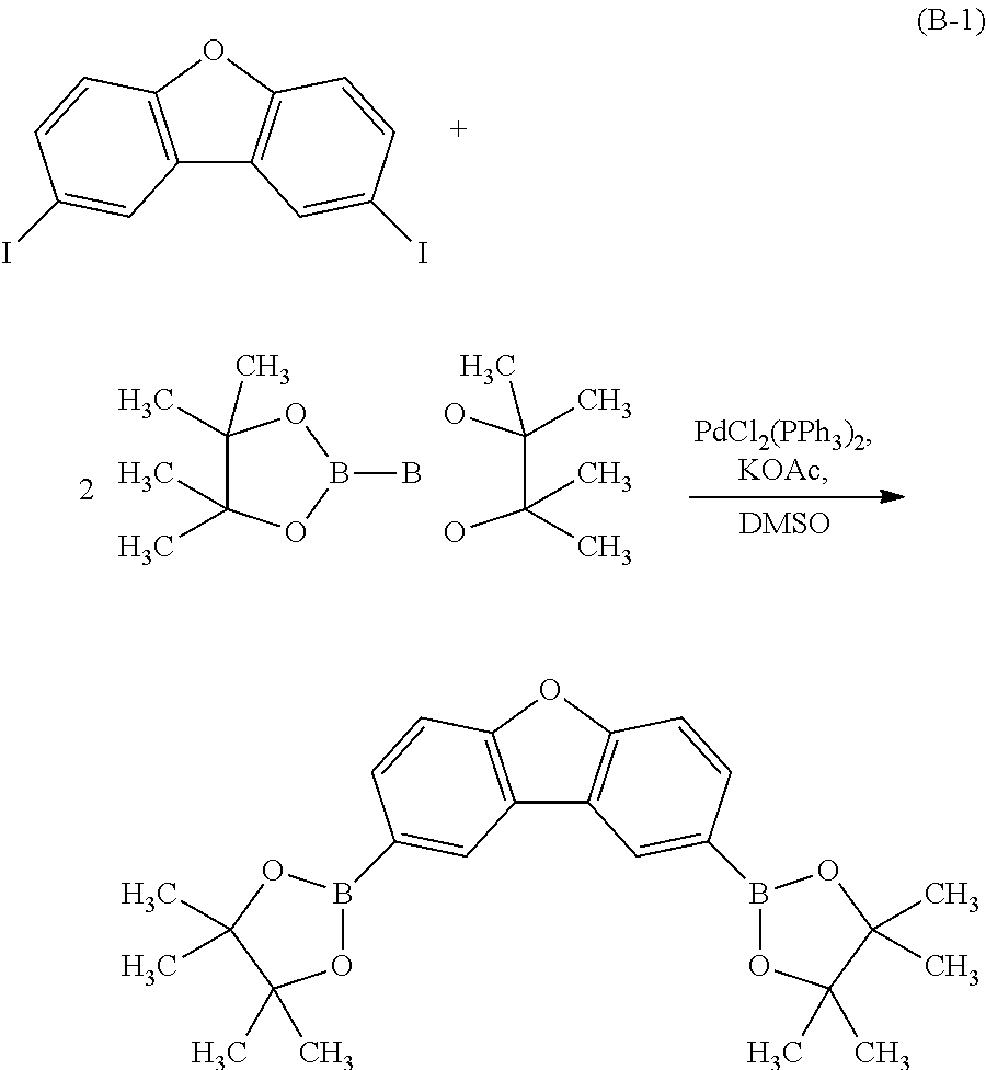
C1(C)(C)C(C)(C)OB(B)O1.OC(C(O)(C)C)(C)C.C12=C(OC3=C1C=C(I)C=C3)C=CC(I)=C2.C12=C(OC3=C1C=C(B1OC(C)(C)C(C)(C)O1)C=C3)C=CC(B1OC(C)(C)C(C)(C)O1)=C2
